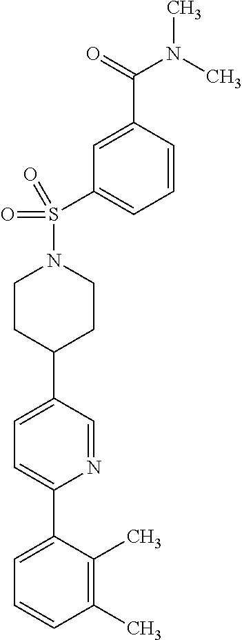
C1(C)=C(C)C(C2=CC=C(C3CCN(S(C4=CC=CC(C(N(C)C)=O)=C4)(=O)=O)CC3)C=N2)=CC=C1
